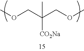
COCC(COC)([CO2Na])C
